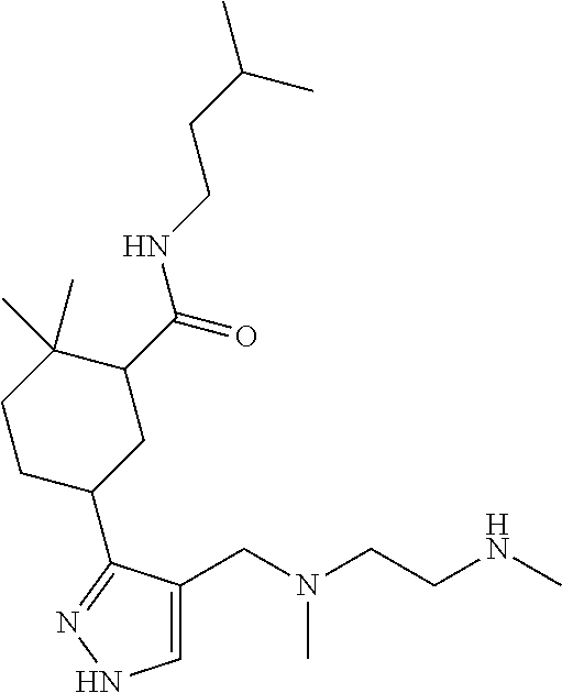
C1=C(CN(CCNC)C)C(C2CC(C(NCCC(C)C)=O)C(C)(C)CC2)=NN1
